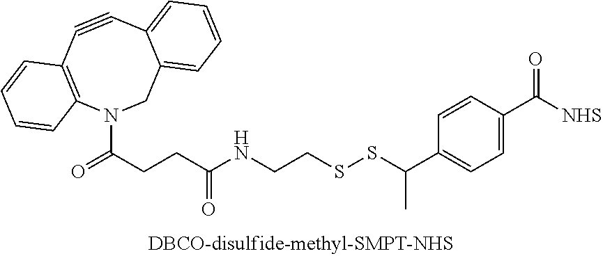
N1(C(CCC(NCCSSC(C2=CC=C(C([NHS])=O)C=C2)C)=O)=O)CC2=CC=CC=C2C#CC2=C1C=CC=C2
